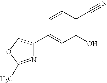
C1(C2=COC(C)=N2)=CC(O)=C(C#N)C=C1
